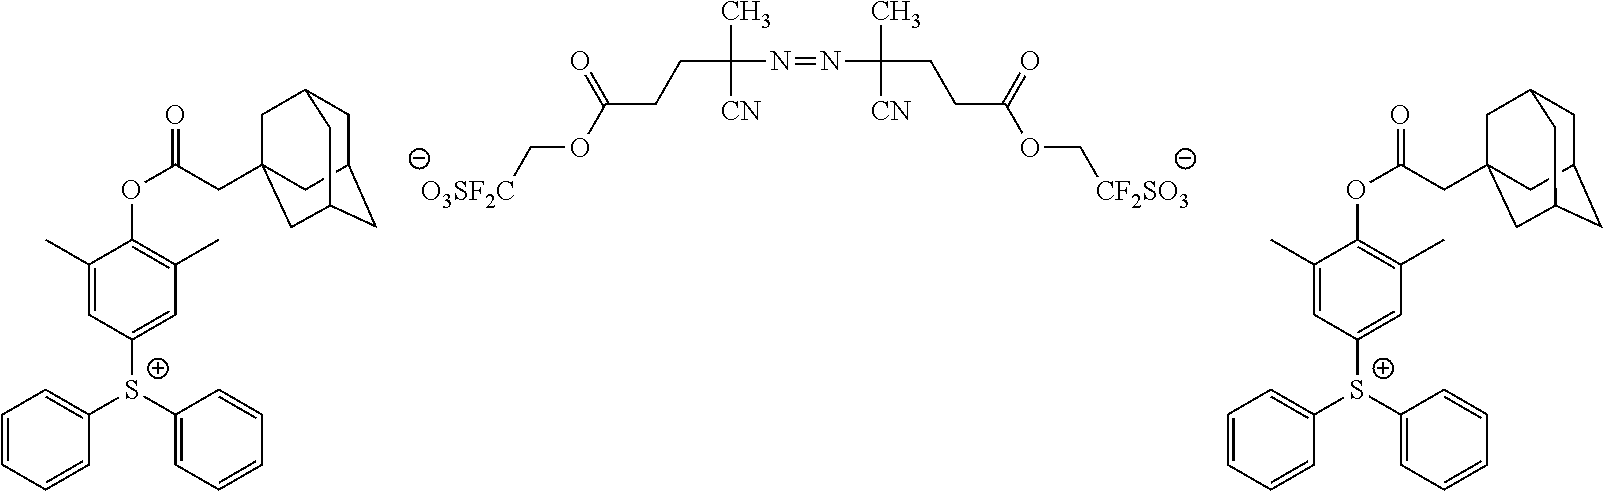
C(C(N=NC(CCC(OC[CF2SO3])=O)(C)[CN])(C)[CN])CC(OC[O3SF2C])=O.C1=CC=CC([S+](C2=CC=CC=C2)C2=CC(C)=C(OC(CC34CC5CC(CC(C3)C5)C4)=O)C(C)=C2)=C1.C1=CC=CC([S+](C2=CC=CC=C2)C2=CC(C)=C(OC(CC34CC5CC(CC(C3)C5)C4)=O)C(C)=C2)=C1
